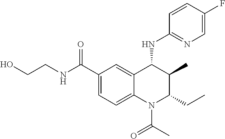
C12=CC(C(NCCO)=O)=CC=C1N(C(C)=O)C(CC)C(C)C2NC1=NC=C(F)C=C1
